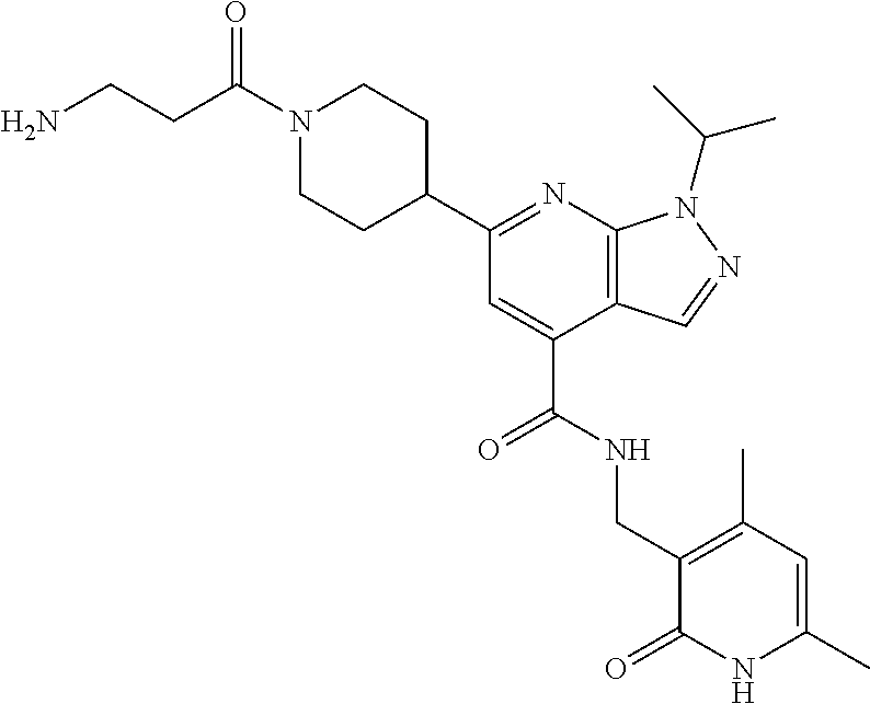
C1N(C(CCN)=O)CCC(C2=NC3=C(C(C(=O)NCC4=C(C)C=C(C)NC4=O)=C2)C=NN3C(C)C)C1
